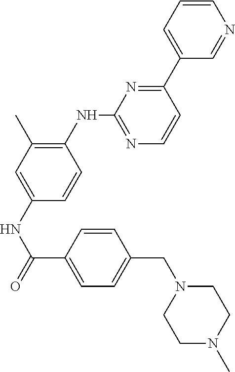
C1=CC(C(NC2=CC(C)=C(NC3=NC=CC(C4=CC=CN=C4)=N3)C=C2)=O)=CC=C1CN1CCN(C)CC1
